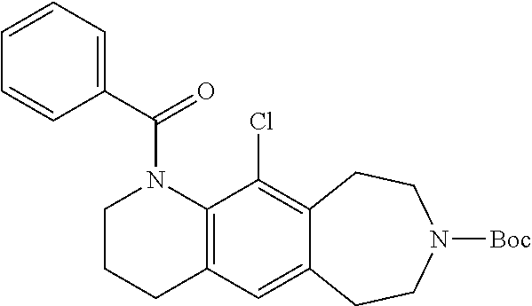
C12=C(C(Cl)=C3C(=C1)CCN([Boc])CC3)N(C(C1=CC=CC=C1)=O)CCC2
